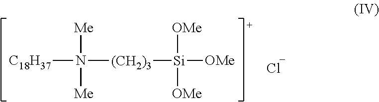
[C18H37]N([(CH2)3][Si]([OMe])([OMe])[OMe])([Me])[Me].Cl
